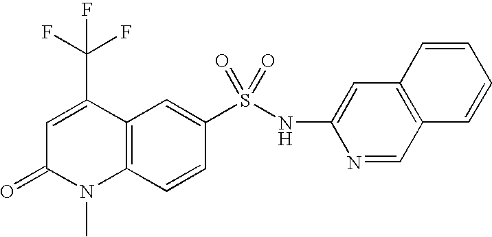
C12=C(C=CC(S(NC3=CC4=C(C=N3)C=CC=C4)(=O)=O)=C1)N(C)C(=O)C=C2C(F)(F)F
